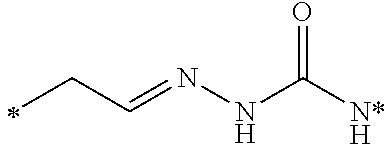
C(C=NNC([N*H])=O)C
